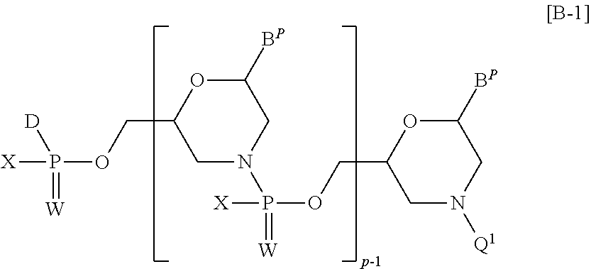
C1([BP])OC(COP([X])(=[W])[D])CN(P(=[W])([X])OCC2CN([Q1])CC([BP])O2)C1
